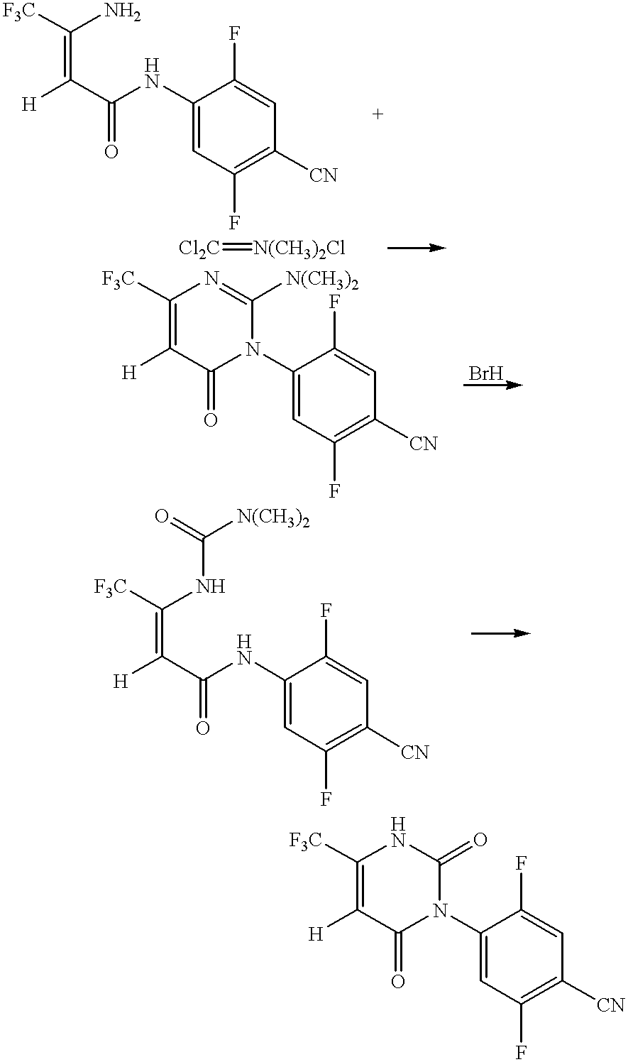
C1(NC(C([H])=C([F3C])N)=O)=CC(F)=C([CN])C=C1F.[Cl2C]=[N(CH3)2Cl].C1(N2C([N(CH3)2])=NC([F3C])=C([H])C2=O)=CC(F)=C([CN])C=C1F.C1(NC(C([H])=C([F3C])NC([N(CH3)2])=O)=O)=CC(F)=C([CN])C=C1F.C1(N2C(=O)NC([F3C])=C([H])C2=O)=CC(F)=C([CN])C=C1F
